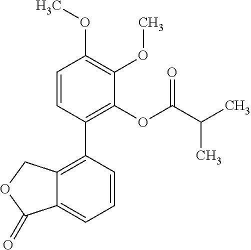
C1=CC(C2=C3C(=CC=C2)C(=O)OC3)=C(OC(C(C)C)=O)C(OC)=C1OC
